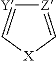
[Z]1=C[X]C=[Y]1
